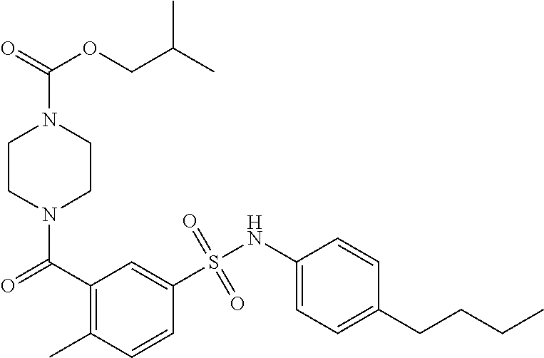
N1(C(=O)C2=C(C)C=CC(S(NC3=CC=C(CCCC)C=C3)(=O)=O)=C2)CCN(C(=O)OCC(C)C)CC1
